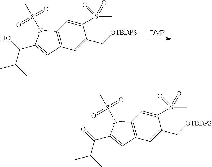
C12=C(C=C(C[OTBDPS])C(S(C)(=O)=O)=C1)C=C(C(C(C)C)O)N2S(C)(=O)=O.C12=C(C=C(C[OTBDPS])C(S(C)(=O)=O)=C1)C=C(C(C(C)C)=O)N2S(C)(=O)=O
